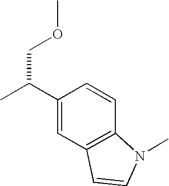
C1(C(C)COC)=CC2=C(C=C1)N(C)C=C2
